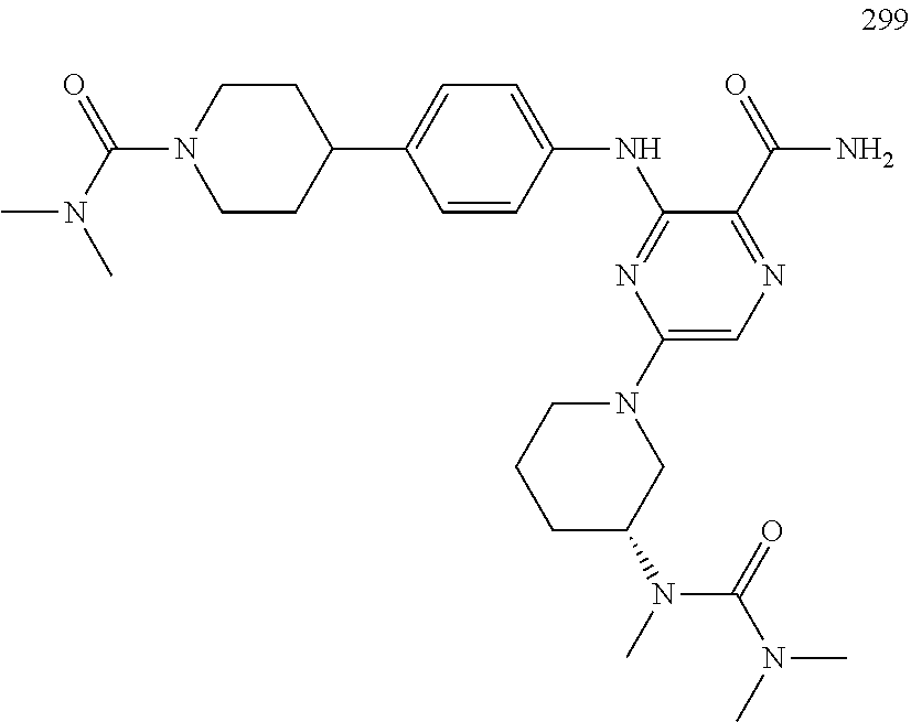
C(N1CCC(C2=CC=C(NC3=NC(N4CCCC(N(C(N(C)C)=O)C)C4)=CN=C3C(=O)N)C=C2)CC1)(N(C)C)=O
